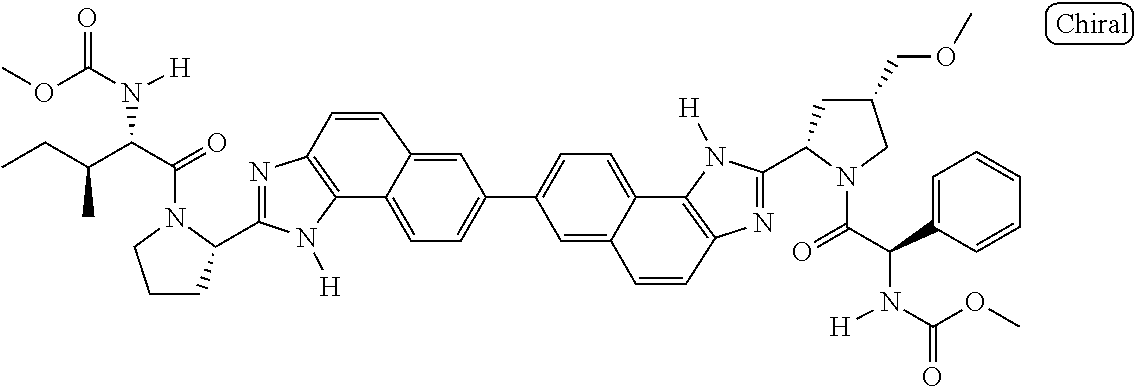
C12=C(N=C(C3CCCN3C(=O)C(C(CC)C)N([H])C(OC)=O)N1[H])C=CC1=CC(C3=CC=C4C5=C(N=C(C6CC(COC)CN6C(=O)C(C6=CC=CC=C6)N([H])C(OC)=O)N5[H])C=CC4=C3)=CC=C21
